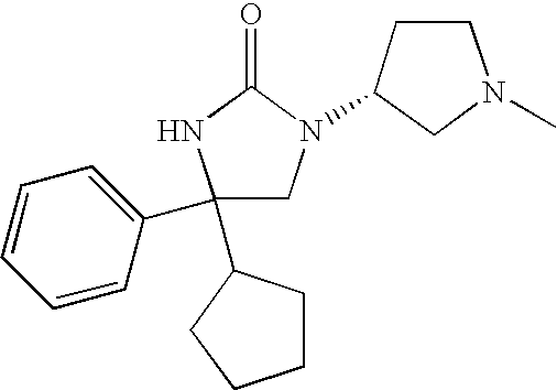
C1(C2CCCC2)(C2=CC=CC=C2)CN(C2CN(C)CC2)C(=O)N1
